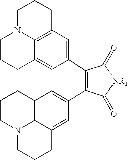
C12=CC(C3=C(C4=CC5=C6C(=C4)CCCN6CCC5)C(=O)[NR1]C3=O)=CC3=C1N(CCC2)CCC3
